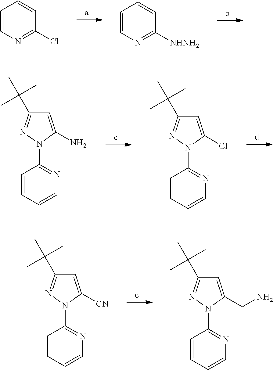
C1=CN=C(Cl)C=C1.C1=CN=C([NHNH2])C=C1.C1=CC=CN=C1N1C(N)=CC(C(C)(C)C)=N1.C1=CC=CN=C1N1C(Cl)=CC(C(C)(C)C)=N1.C1=CC=CN=C1N1C([CN])=CC(C(C)(C)C)=N1.C1=CC=CN=C1N1C(CN)=CC(C(C)(C)C)=N1
